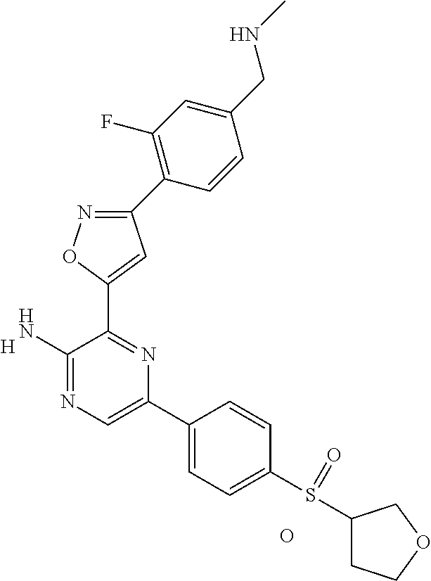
C1(N)=NC=C(C2=CC=C(S(C3CCOC3)=O)C=C2)N=C1C1=CC(C2=C(F)C=C(CNC)C=C2)=NO1.[H].O
